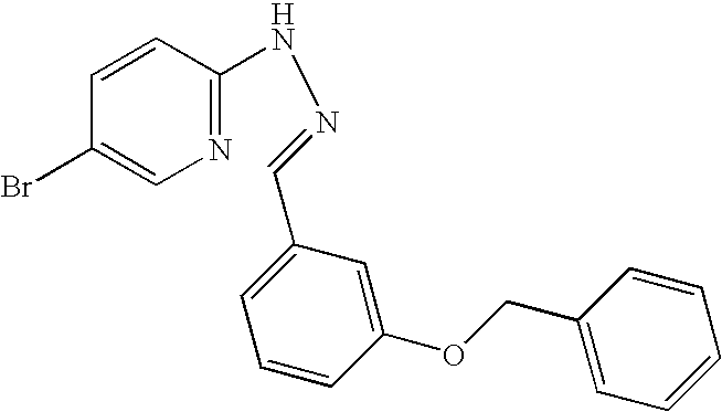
N1=C(NN=CC2=CC=CC(OCC3=CC=CC=C3)=C2)C=CC(Br)=C1
